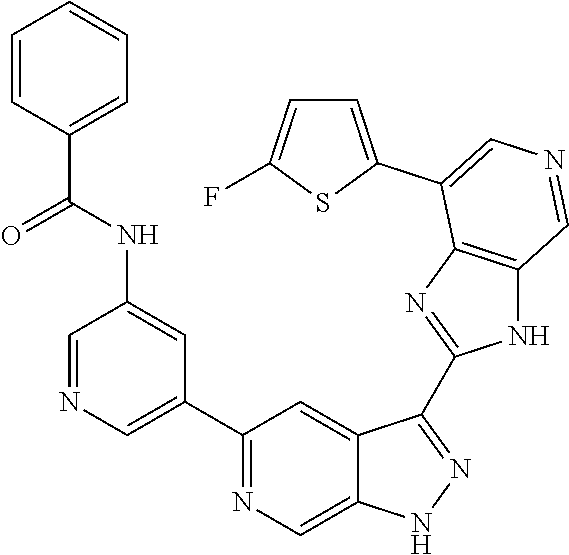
C1(C2=CN=CC(NC(=O)C3=CC=CC=C3)=C2)=NC=C2C(=C1)C(C1=NC3=C(N1)C=NC=C3C1=CC=C(F)S1)=NN2
